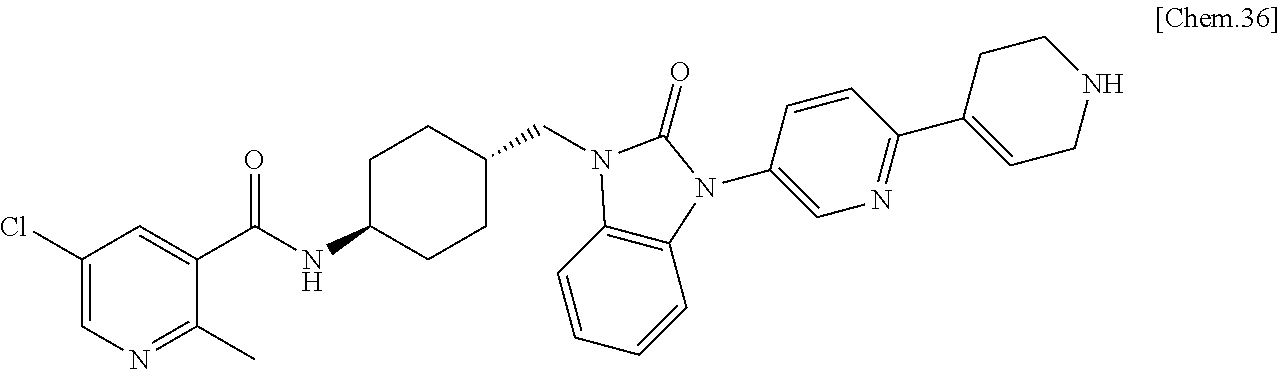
C1(Cl)=CN=C(C)C(C(NC2CCC(CN3C4=C(C=CC=C4)N(C4=CN=C(C5=CCNCC5)C=C4)C3=O)CC2)=O)=C1
